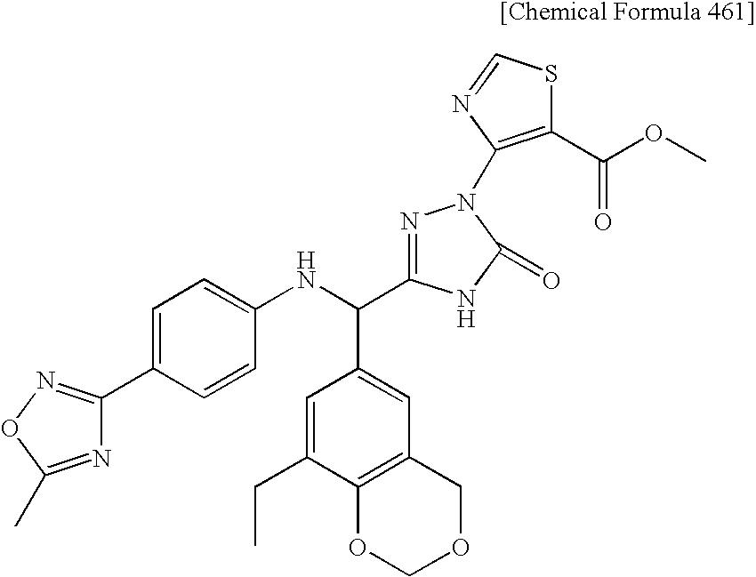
C1=C(C2=NOC(C)=N2)C=CC(NC(C2=CC3=C(C(CC)=C2)OCOC3)C2=NN(C3=C(C(OC)=O)SC=N3)C(=O)N2)=C1
